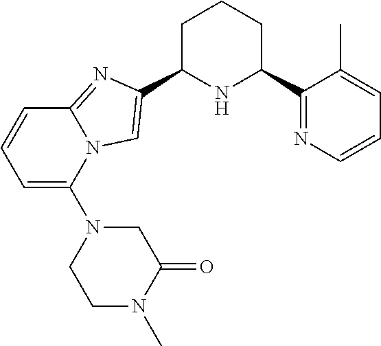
C1C(C2=CN3C(=N2)C=CC=C3N2CCN(C)C(=O)C2)NC(C2=NC=CC=C2C)CC1
